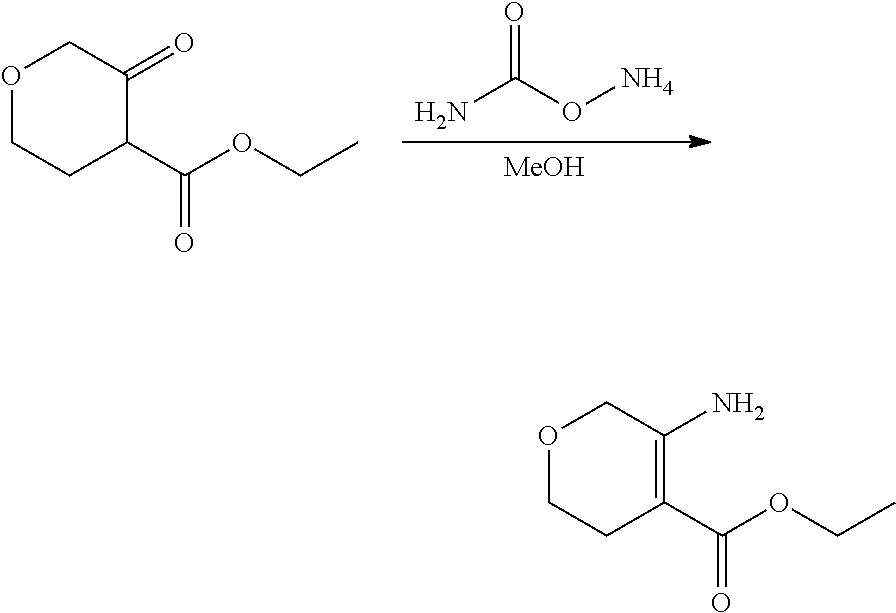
O1CCC(C(OCC)=O)=C(N)C1.O1CCC(C(OCC)=O)C(=O)C1.[MeOH].NC(ON)=O
